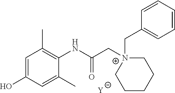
[Y].C1=C(O)C=C(C)C(NC(C[N+]2(CC3=CC=CC=C3)CCCCC2)=O)=C1C
